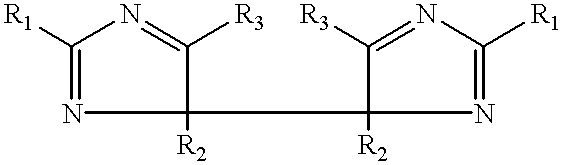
[R1]C1=NC([R2])(C2([R2])C([R3])=NC([R1])=N2)C([R3])=N1
